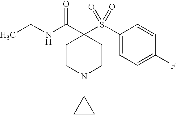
CCNC(C1(S(C2=CC=C(F)C=C2)(=O)=O)CCN(C2CC2)CC1)=O
